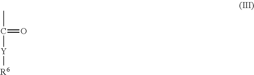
CC([Y][R6])=O
